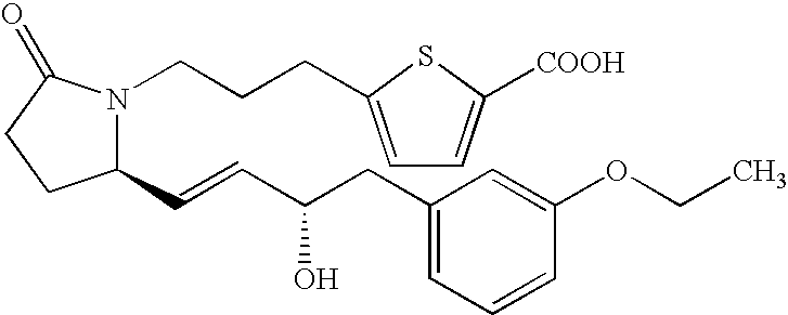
C1(C=CC(CC2=CC=CC(OCC)=C2)O)N(CCCC2=CC=C([COOH])S2)C(=O)CC1
